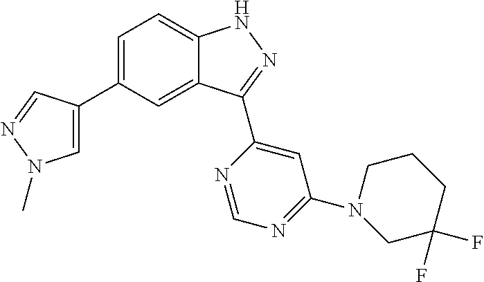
C1=C(C2=CN(C)N=C2)C=C2C(=C1)NN=C2C1=CC(N2CC(F)(F)CCC2)=NC=N1
